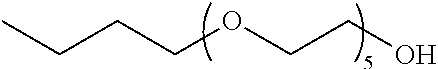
CCCCOCCO
